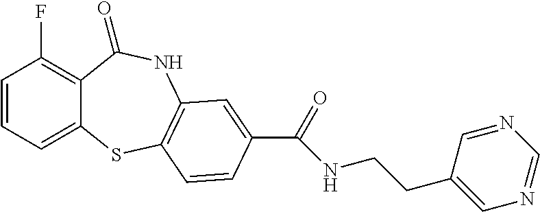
C1=CC=C2C(=C1F)C(=O)NC1=C(S2)C=CC(C(=O)NCCC2=CN=CN=C2)=C1
